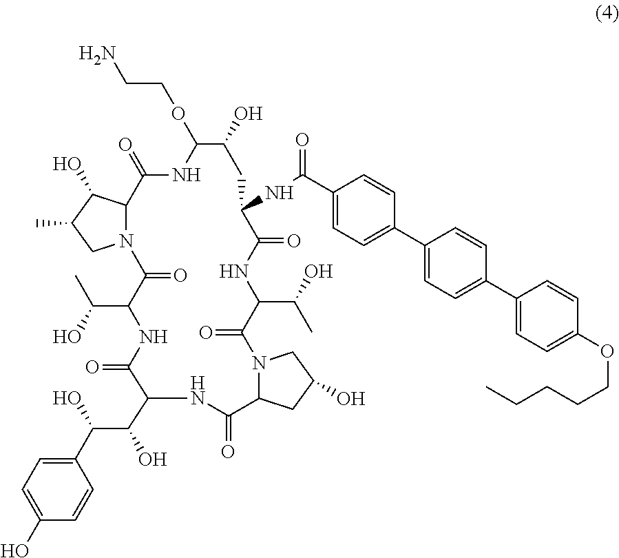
N12C(C(O)C(C)C1)C(=O)NC(OCCN)C(O)CC(NC(C1=CC=C(C3=CC=C(C4=CC=C(OCCCCC)C=C4)C=C3)C=C1)=O)C(=O)NC(C(O)C)C(=O)N1C(CC(O)C1)C(=O)NC(C(C(C1=CC=C(O)C=C1)O)O)C(=O)NC(C(C)O)C2=O
